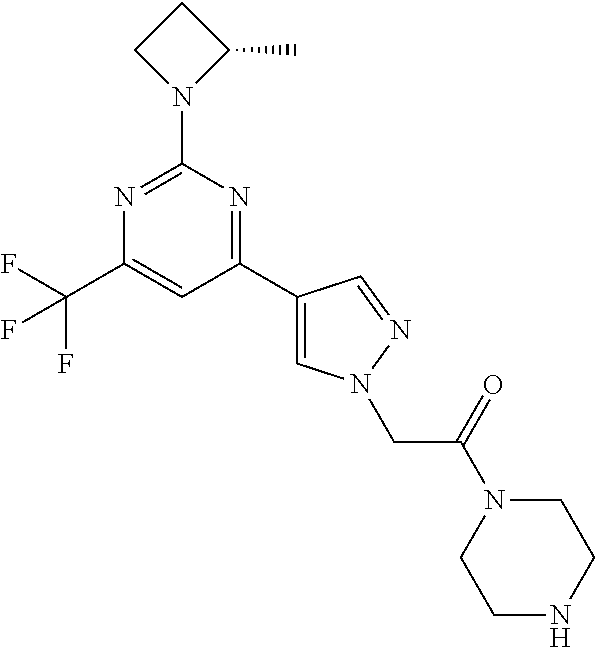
N1=C(N2C(C)CC2)N=C(C2=CN(CC(N3CCNCC3)=O)N=C2)C=C1C(F)(F)F
